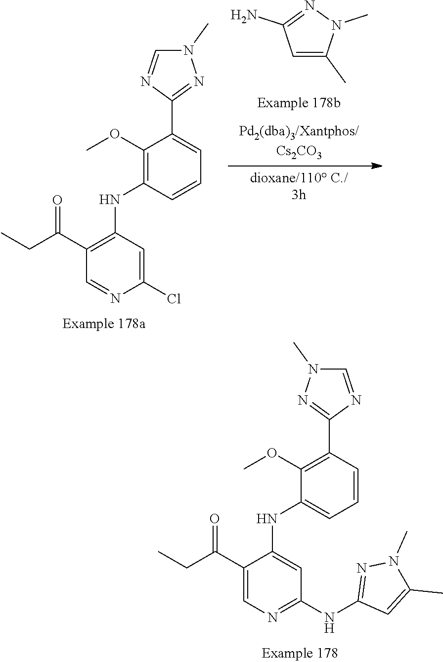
N1(C)C=NC(C2=C(OC)C(NC3=CC(NC4=NN(C)C(C)=C4)=NC=C3C(CC)=O)=CC=C2)=N1.C1=NC(C2=CC=CC(NC3=C(C(CC)=O)C=NC(Cl)=C3)=C2OC)=NN1C.C1=C(C)N(C)N=C1N
